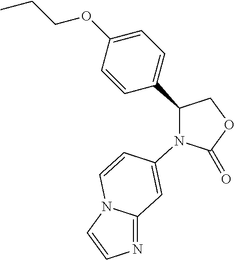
C1(=O)OCC(C2=CC=C(OCCC)C=C2)N1C1=CC2=NC=CN2C=C1
